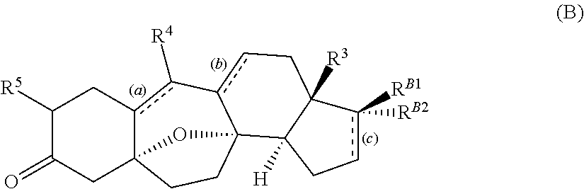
C1([R5])C(=O)CC23c(c([R4])-c4cCC5([R3])C([H])(C4(CC2)O3)Ccc5([RB1])[RB2])C1
